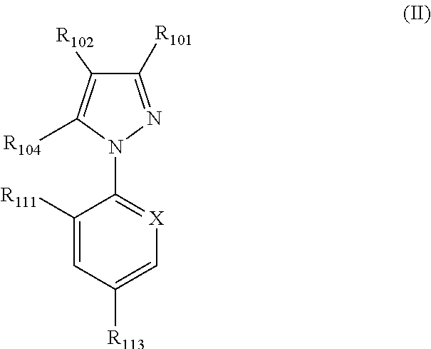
C1([R111])=CC([R113])=C[X]=C1N1N=C([R101])C([R102])=C1[R104]
